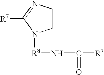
[R7]C1=NCCN1[R8]NC([R7])=O
